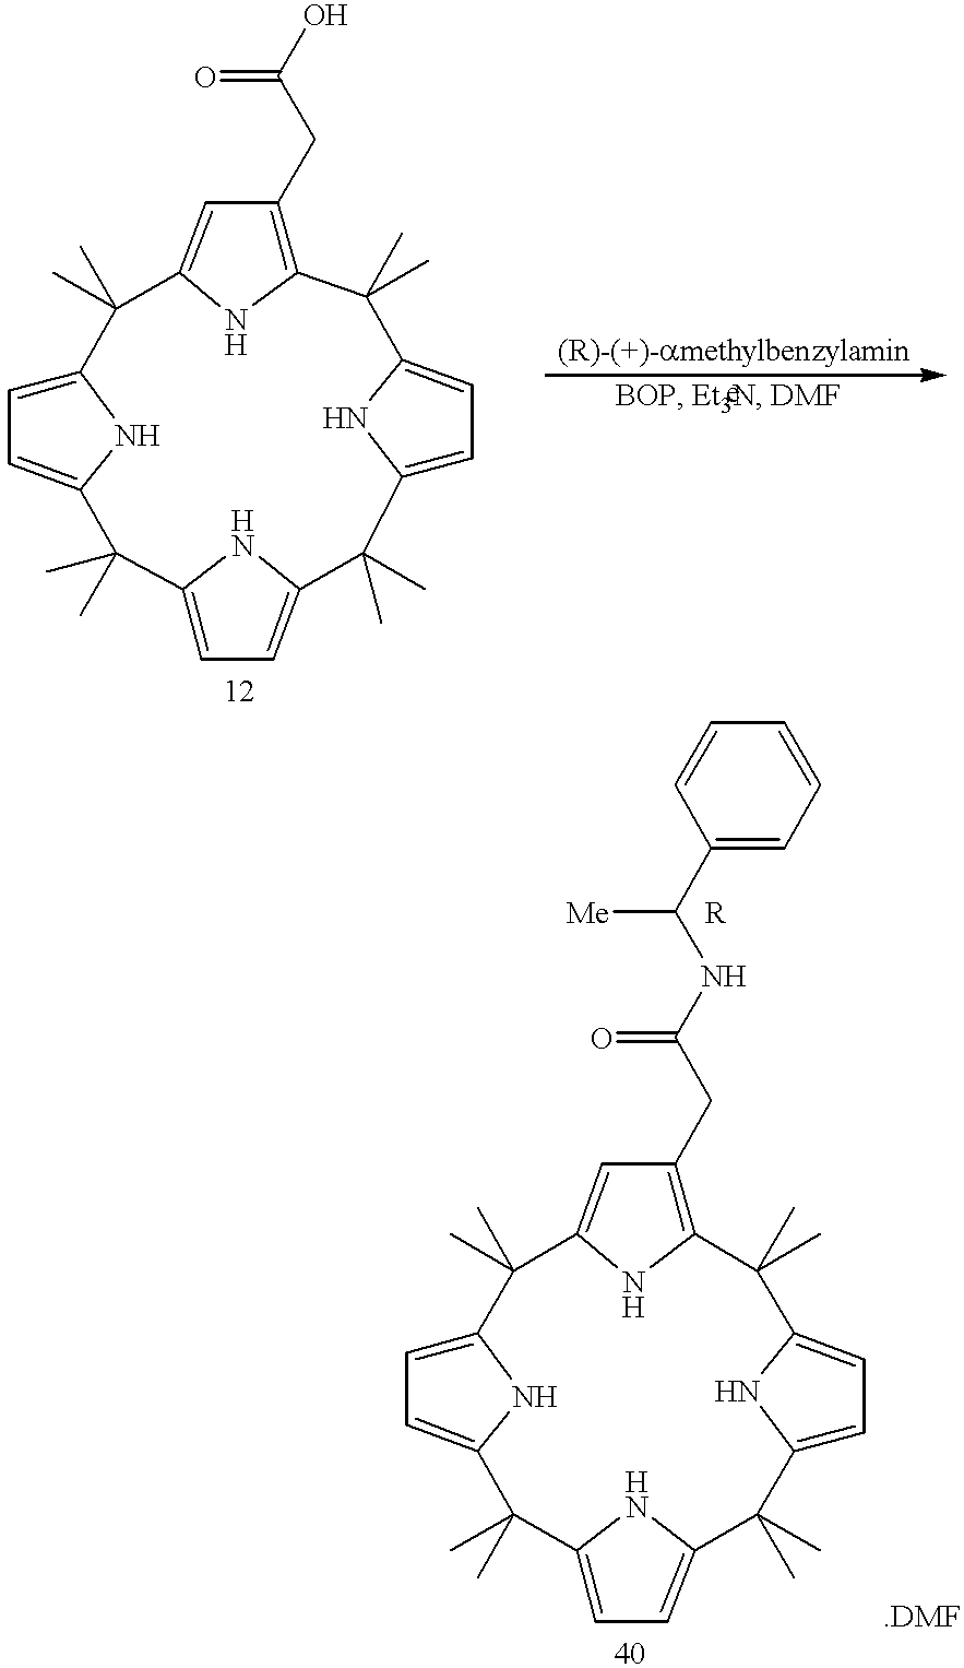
C12=C(CC(O)=O)C=C(N1)C(C)(C)C1=CC=C(N1)C(C)(C)C1=CC=C(N1)C(C)(C)C1=CC=C(C2(C)C)N1.C1(C(NC(CC2=C3NC(=C2)C(C)(C)C2=CC=C(N2)C(C)(C)C2=CC=C(N2)C(C)(C)C2=CC=C(C3(C)C)N2)=O)[Me])=CC=CC=C1.[R]
